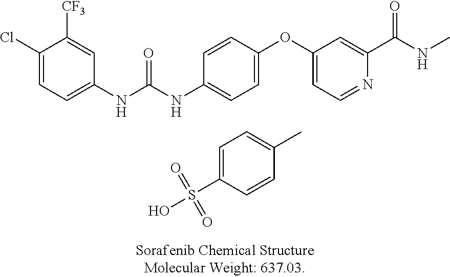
C1(Cl)=CC=C(NC(=O)NC2=CC=C(OC3=CC=NC(C(=O)NC)=C3)C=C2)C=C1[CF3].C1=C(S(O)(=O)=O)C=CC(C)=C1
